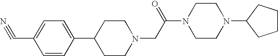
C1CN(CC(=O)N2CCN(C3CCCC3)CC2)CCC1C1=CC=C(C#N)C=C1
